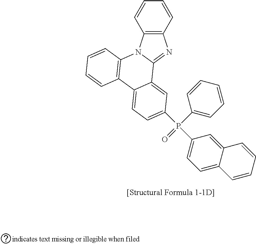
C1=CC2=C(C=C1)N=C1N2C2=C(C3=CC=C(P(C4=CC=CC=C4)(=O)C4=CC=C5C(=C4)C=CC=C5)C=C13)C=CC=C2
